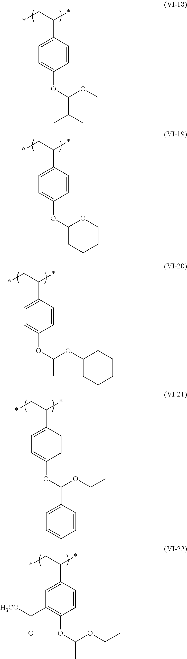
*CC(*)C1=CC=C(OC(OC)C(C)C)C=C1.*CC(*)C1=CC=C(OC2OCCCC2)C=C1.*CC(*)C1=CC=C(OC(OC2CCCCC2)C)C=C1.*CC(*)C1=CC=C(OC(OCC)C2=CC=CC=C2)C=C1.*CC(*)C1=CC(C([H3CO])=O)=C(OC(OCC)C)C=C1
